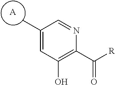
[A].C1(C)=CC(O)=C(C([R])=O)N=C1
